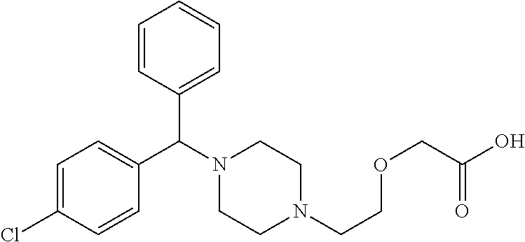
C1=CC(C(C2=CC=C(Cl)C=C2)N2CCN(CCOCC(=O)O)CC2)=CC=C1
